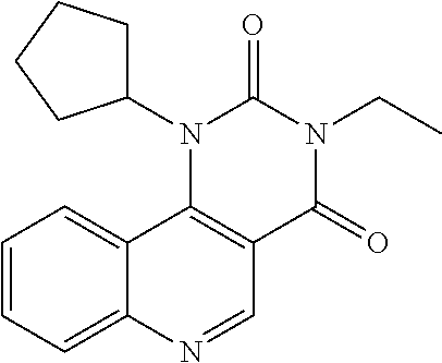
C1=CC=C2C(=C1)C1=C(C=N2)C(=O)N(CC)C(=O)N1C1CCCC1
